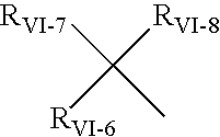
C([RVI-8])([RVI-7])(C)[RVI-6]
